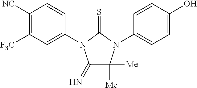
C1(=N)C([Me])([Me])N(C2=CC=C(O)C=C2)C(=S)N1C1=CC([F3C])=C([NC])C=C1
